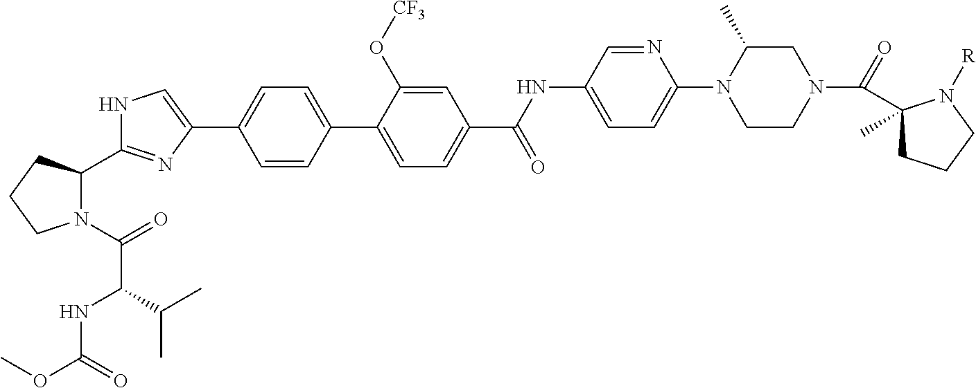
C1=CC(C2=CC=C(C(NC3=CC=C(N4CCN(C(=O)C5(C)CCCN5[R])CC4C)N=C3)=O)C=C2O[CF3])=CC=C1C1=CNC(C2N(C(=O)C(NC(OC)=O)C(C)C)CCC2)=N1
